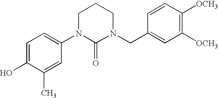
C1=C(O)C(C)=CC(N2C(=O)N(CC3=CC([OCH3])=C([OCH3])C=C3)CCC2)=C1
